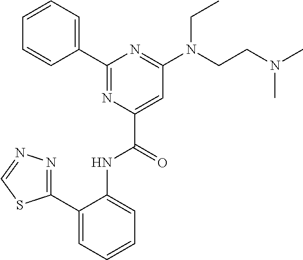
C1=CC=CC(C2=NC(C(=O)NC3=CC=CC=C3C3=NN=CS3)=CC(N(CCN(C)C)CC)=N2)=C1
